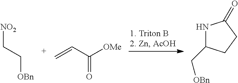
C(C[OBn])[NO2].C=CC([OMe])=O.N1C(C[OBn])CCC1=O
